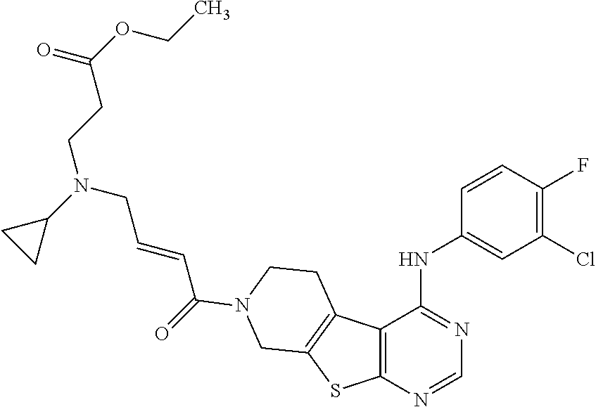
C1(N(CC=CC(=O)N2CCC3=C(SC4=C3C(NC3=CC(Cl)=C(F)C=C3)=NC=N4)C2)CCC(OCC)=O)CC1
